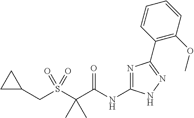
S(C(C(NC1=NC(C2=C(OC)C=CC=C2)=NN1)=O)(C)C)(=O)(=O)CC1CC1
